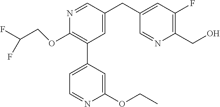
C1(OCC(F)F)=C(C2=CC=NC(OCC)=C2)C=C(CC2=CC(F)=C(CO)N=C2)C=N1
